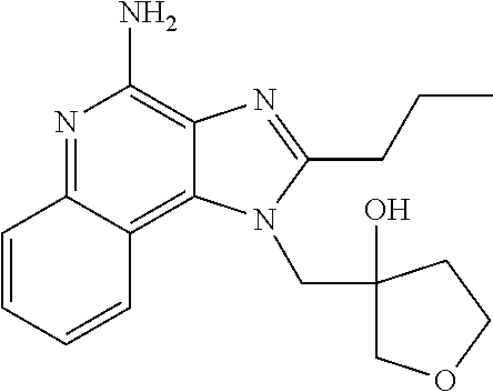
C1=CC2=NC(N)=C3C(=C2C=C1)N(CC1(O)COCC1)C(CCC)=N3
